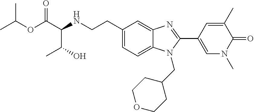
CC(OC(C(NCCC1=CC=C2C(=C1)N=C(C1=CN(C)C(=O)C(C)=C1)N2CC1CCOCC1)C(O)C)=O)C
